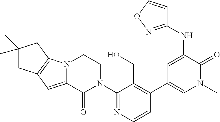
C12=C(N3C(=C1)C(=O)N(C1=NC=CC(C4=CN(C)C(=O)C(NC5=NOC=C5)=C4)=C1CO)CC3)CC(C)(C)C2
